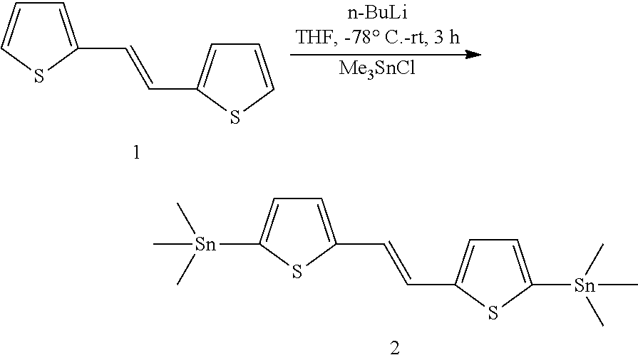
C1=C(C=CC2=CC=C([Sn](C)(C)C)S2)SC([Sn](C)(C)C)=C1.C1=C(C=CC2=CC=CS2)SC=C1.[Me3SnCl]
